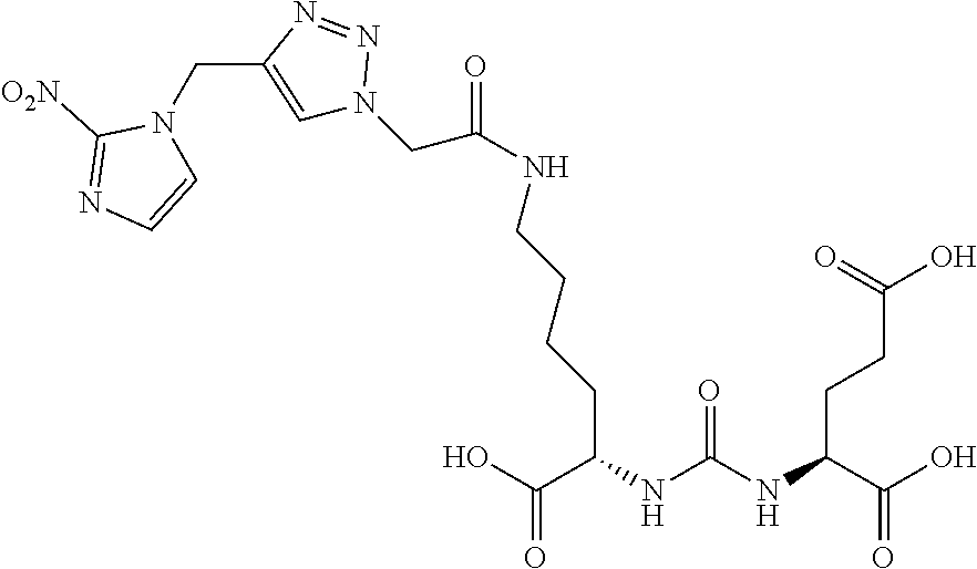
C(CC(NC(=O)NC(CCC(=O)O)C(=O)O)C(O)=O)CCNC(=O)CN1C=C(CN2C=CN=C2[O2N])N=N1
